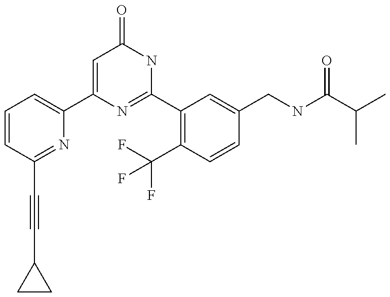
C1(C2=CC=CC(C#CC3CC3)=N2)=CC(=O)NC(C2=C(C(F)(F)F)C=CC(CNC(C(C)C)=O)=C2)=N1
